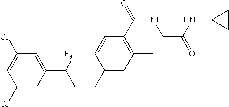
C1(Cl)=CC(Cl)=CC(C(C=CC2=CC(C)=C(C(NCC(NC3CC3)=O)=O)C=C2)[F3C])=C1
